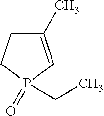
C1(C)=CP(=O)(CC)CC1
